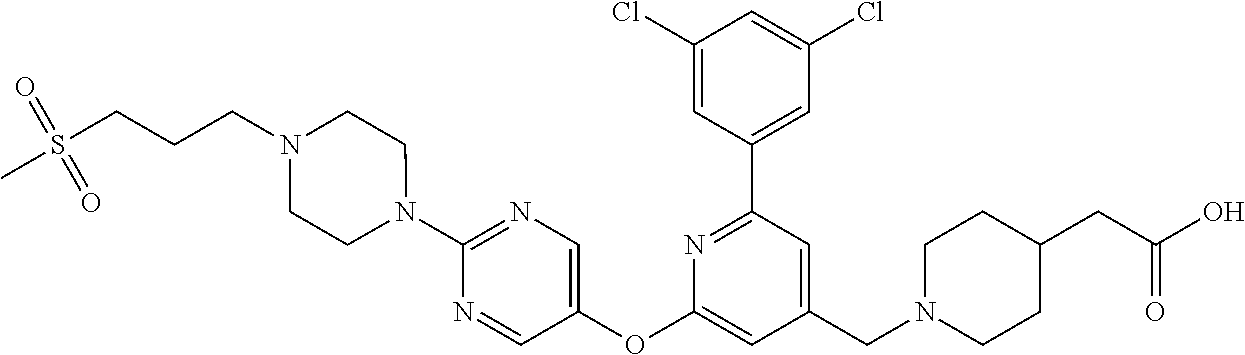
C1(Cl)=CC(C2=NC(OC3=CN=C(N4CCN(CCCS(=O)(=O)C)CC4)N=C3)=CC(CN3CCC(CC(O)=O)CC3)=C2)=CC(Cl)=C1
